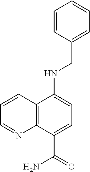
C(NC1=CC=C(C(=O)N)C2=C1C=CC=N2)C1=CC=CC=C1
